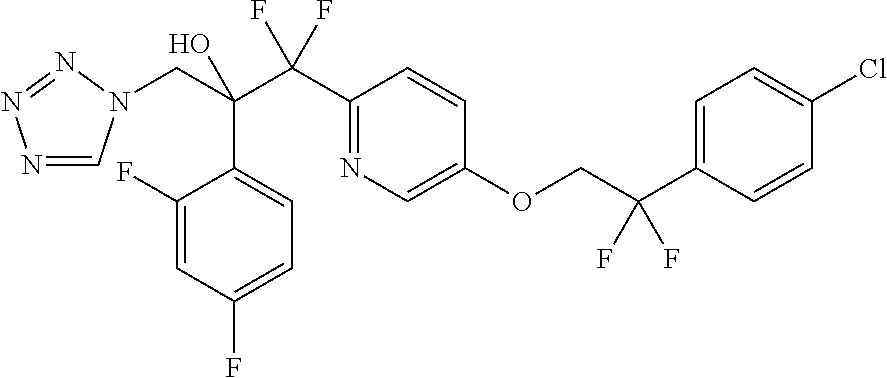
N1=CN(CC(C(C2=NC=C(OCC(C3=CC=C(Cl)C=C3)(F)F)C=C2)(F)F)(O)C2=CC=C(F)C=C2F)N=N1
